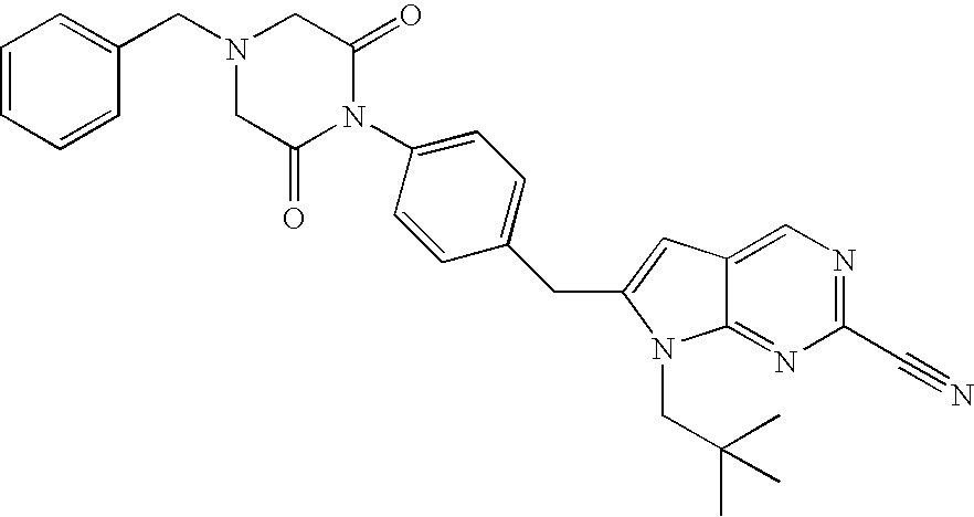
C1=C2C(=NC(C#N)=N1)N(CC(C)(C)C)C(CC1=CC=C(N3C(=O)CN(CC4=CC=CC=C4)CC3=O)C=C1)=C2
